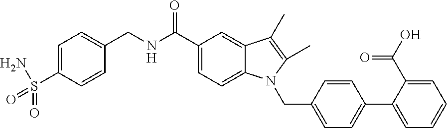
C1=C(C2=CC=C(CN3C4=CC=C(C(=O)NCC5=CC=C(S(=O)(N)=O)C=C5)C=C4C(C)=C3C)C=C2)C(C(O)=O)=CC=C1
